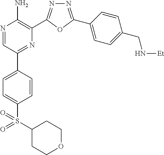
N1=C(C2=CC=C(CN[Et])C=C2)OC(C2=C(N)N=CC(C3=CC=C(S(=O)(=O)C4CCOCC4)C=C3)=N2)=N1
